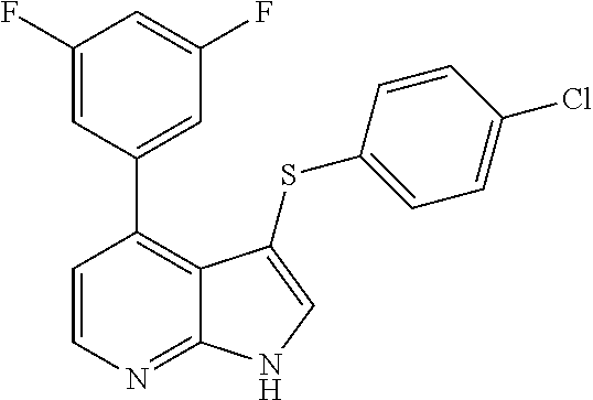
C1(F)=CC(C2=C3C(=NC=C2)NC=C3SC2=CC=C(Cl)C=C2)=CC(F)=C1
